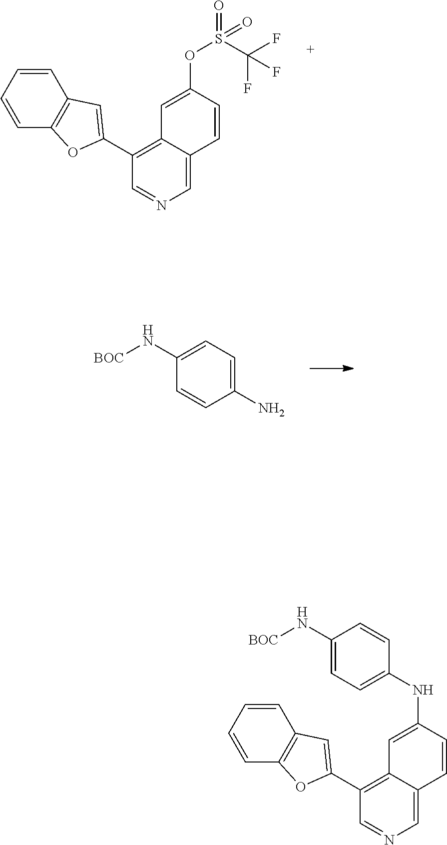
C1(C2=CC3=C(O2)C=CC=C3)=C2C(=CN=C1)C=CC(OS(=O)(=O)C(F)(F)F)=C2.C1(N[BOC])=CC=C(N)C=C1.C1(C2=CC3=C(O2)C=CC=C3)=C2C(=CN=C1)C=CC(NC1=CC=C(N[BOC])C=C1)=C2
